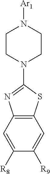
C1CN(C2=NC3=C(C=C([R9])C([R8])=C3)S2)CCN1[Ar1]
